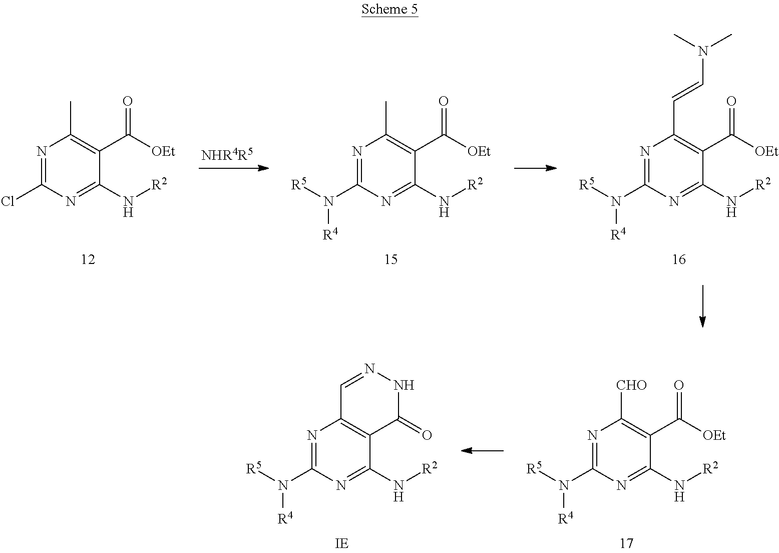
N1=C(N([R5])[R4])N=C(N[R2])C(C([OEt])=O)=C1C.N1=C(N([R5])[R4])N=C(N[R2])C(C([OEt])=O)=C1C=CN(C)C.N1=C(Cl)N=C(N[R2])C(C([OEt])=O)=C1C.[NHR4R5].N1=C(N([R5])[R4])N=C(N[R2])C2=C1C=NNC2=O.N1=C(N([R5])[R4])N=C(N[R2])C(C([OEt])=O)=C1[CHO]
